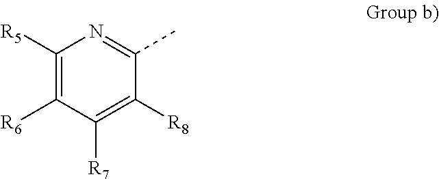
C1([R5])=C([R6])C([R7])=C([R8])C(C)=N1
